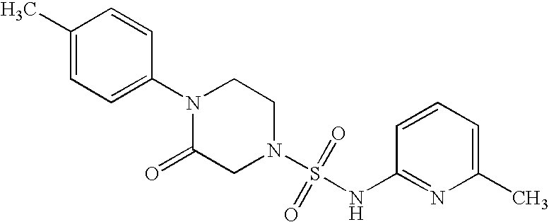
N1(C2=CC=C(C)C=C2)C(=O)CN(S(=O)(=O)NC2=NC(C)=CC=C2)CC1
